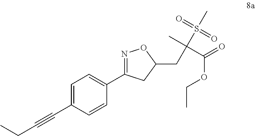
C1=C(C#CCC)C=CC(C2=NOC(CC(S(C)(=O)=O)(C)C(=O)OCC)C2)=C1
